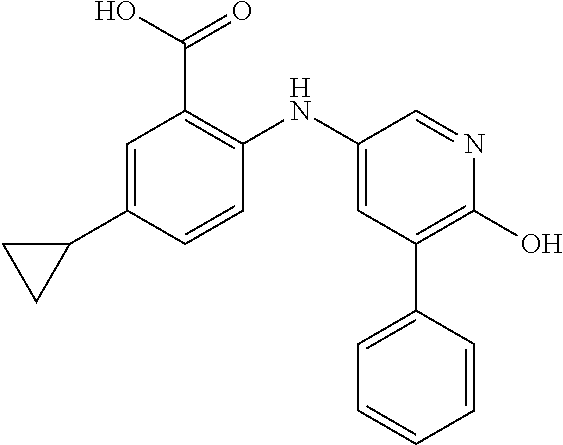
C1=C(C2CC2)C=CC(NC2=CC(C3=CC=CC=C3)=C(O)N=C2)=C1C(O)=O
